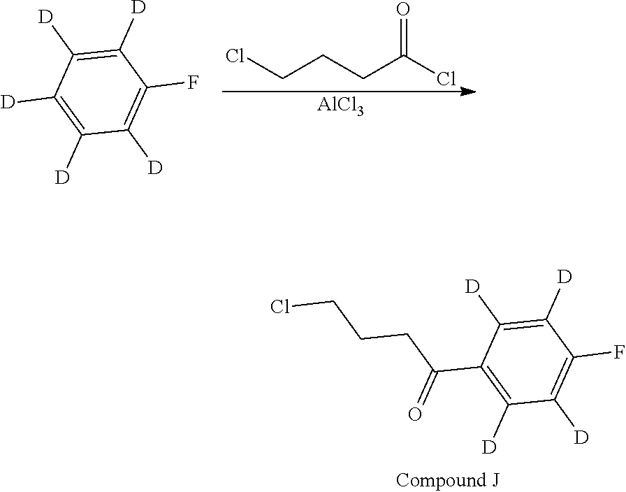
[D]C1=C([D])C(F)=C([D])C([D])=C1C(CCCCl)=O.ClCCCC(Cl)=O.[AlCl3].[D]C1=C([D])C(F)=C([D])C([D])=C1[D]
